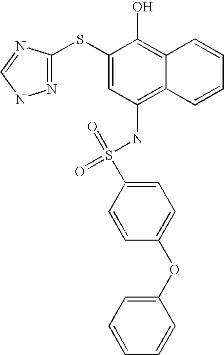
O=S(NC1=C2C(=C(O)C(SC3=NNC=N3)=C1)C=CC=C2)(=O)C1=CC=C(OC2=CC=CC=C2)C=C1
